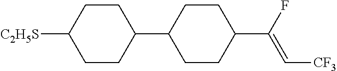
C1CC(C2CCC(C(F)=C[CF3])CC2)CCC1[C2H5S]
